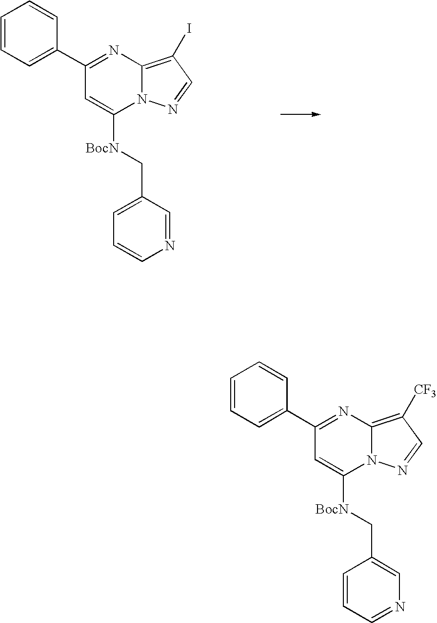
C1=CC=C(C2=NC3=C(I)C=NN3C([BocN]CC3=CC=CN=C3)=C2)C=C1.C1=CC=C(C2=NC3=C([CF3])C=NN3C([BocN]CC3=CN=CC=C3)=C2)C=C1
